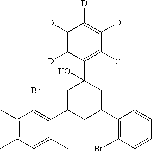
C1([D])=C([D])C(C2(O)CC(C3=C(Br)C(C)=C(C)C(C)=C3C)CC(C3=C(Br)C=CC=C3)=C2)=C(Cl)C([D])=C1[D]
